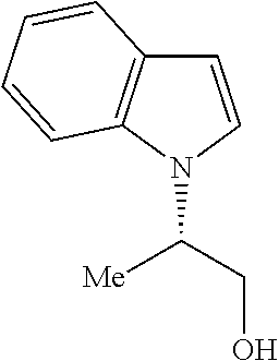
C(N1C=CC2=C1C=CC=C2)(CO)[Me]
